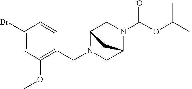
C(C1=C(OC)C=C(Br)C=C1)N1C2CN(C(OC(C)(C)C)=O)C(C1)C2
